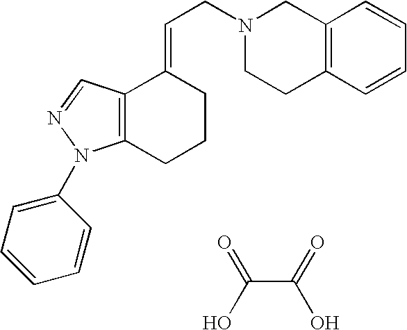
C12=C(CCCC1=CCN1CCC3=C(C1)C=CC=C3)N(C1=CC=CC=C1)N=C2.C(C(=O)O)(O)=O
